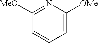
C1([MeO])=NC([OMe])=CC=C1
